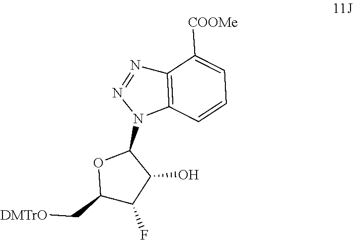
C12=C(C=CC=C1[COOMe])N(C1OC(C[DMTrO])C(F)C1O)N=N2
